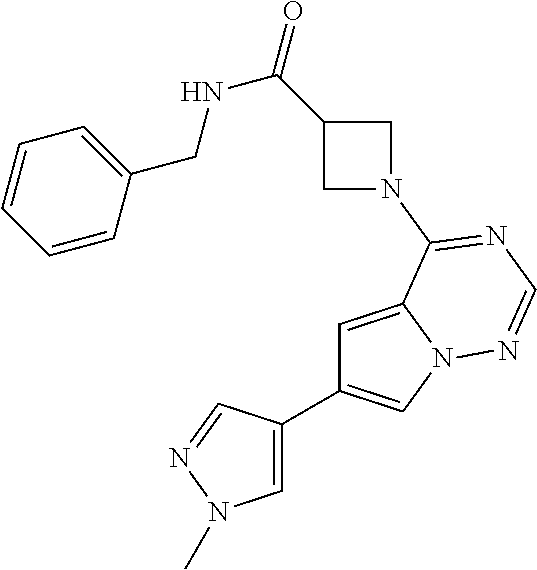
C1=C(C2=CN3C(=C2)C(N2CC(C(=O)NCC4=CC=CC=C4)C2)=NC=N3)C=NN1C
